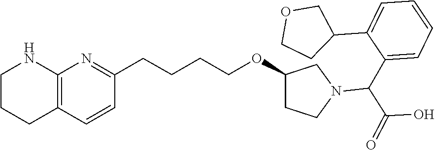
C12=C(NCCC1)N=C(CCCCOC1CCN(C(C3=CC=CC=C3C3CCOC3)C(=O)O)C1)C=C2
